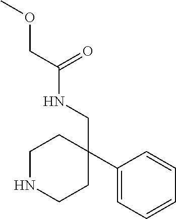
C1NCCC(CNC(COC)=O)(C2=CC=CC=C2)C1
